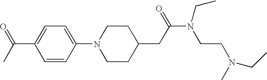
C1=CC(N2CCC(CC(N(CCN(C)CC)CC)=O)CC2)=CC=C1C(C)=O
